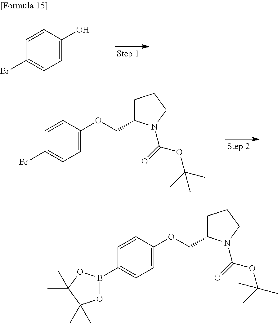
C1=CC(O)=CC=C1Br.C1=CC(OCC2CCCN2C(=O)OC(C)(C)C)=CC=C1Br.C1=CC(OCC2CCCN2C(=O)OC(C)(C)C)=CC=C1B1OC(C)(C)C(C)(C)O1
